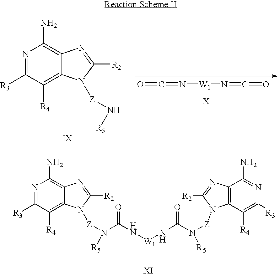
N1=C([R3])C([R4])=C2C(=C1N)N=C([R2])N2[Z]N[R5].O=C=N[W1]N=C=O.N1=C([R3])C([R4])=C2C(=C1N)N=C([R2])N2[Z]N([R5])C(=O)N[W1]NC(=O)N([Z]N1C2=C(C(N)=NC([R3])=C2[R4])N=C1[R2])[R5]
